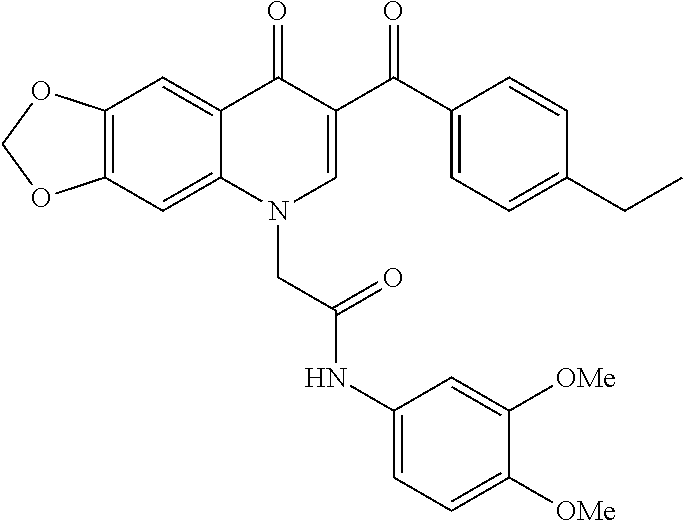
C12=C(C=C3C(=C1)C(=O)C(C(C1=CC=C(CC)C=C1)=O)=CN3CC(NC1=CC=C([OMe])C([OMe])=C1)=O)OCO2
